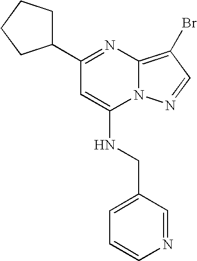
C1(C2=NC3=C(Br)C=NN3C(NCC3=CC=CN=C3)=C2)CCCC1
